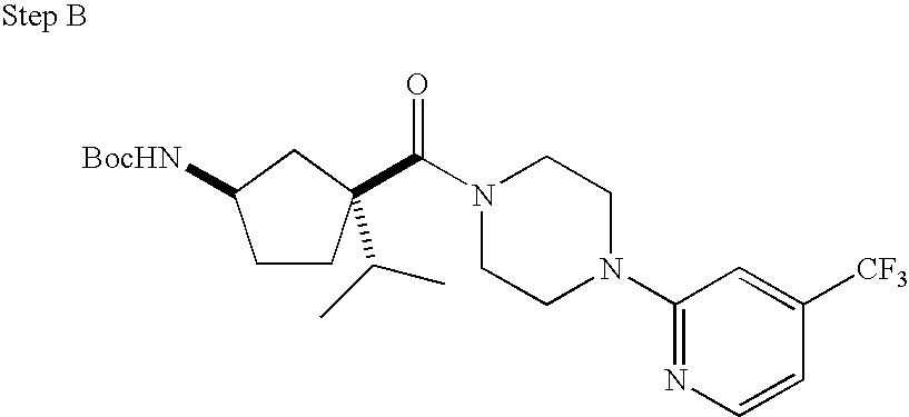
[BocHN]C1CCC(C(=O)N2CCN(C3=NC=CC([CF3])=C3)CC2)(C(C)C)C1
